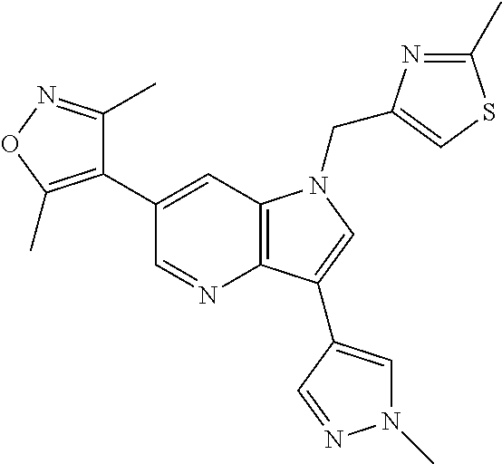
C1(C2=C(C)ON=C2C)=CC2=C(N=C1)C(C1=CN(C)N=C1)=CN2CC1=CSC(C)=N1
